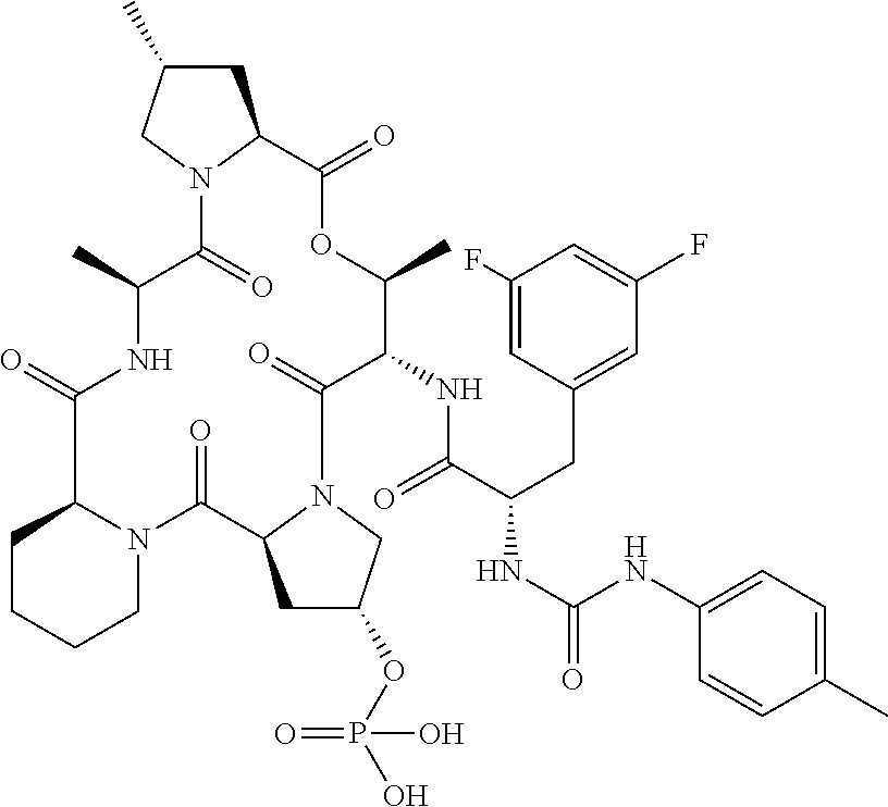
C1C(OP(O)(=O)O)CN2C1C(=O)N1C(CCCC1)C(=O)NC(C)C(=O)N1C(CC(C)C1)C(=O)OC(C)C(NC(C(CC1=CC(F)=CC(F)=C1)NC(=O)NC1=CC=C(C)C=C1)=O)C2=O
